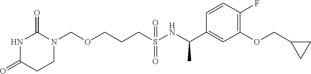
O(CCCS(NC(C1=CC(OCC2CC2)=C(F)C=C1)C)(=O)=O)CN1C(=O)NC(=O)CC1
